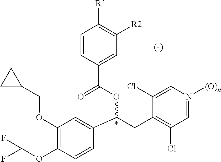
C1(OCC2CC2)=C(OC(F)F)C=CC(C(CC2=C(Cl)C=N([(O)n])C=C2Cl)OC(=O)C2=CC([R2])=C([R1])C=C2)=C1
